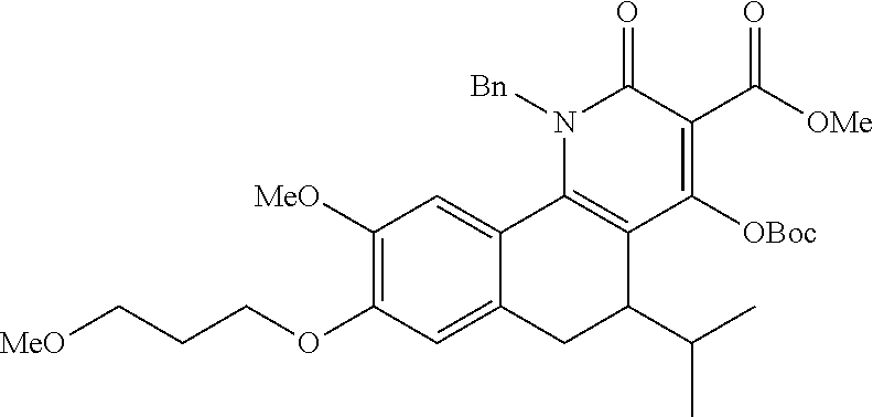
[MeO]C1=C(OCCC[MeO])C=C2C(=C1)C1=C(C([OBoc])=C(C(=O)[OMe])C(=O)N1[Bn])C(C(C)C)C2
